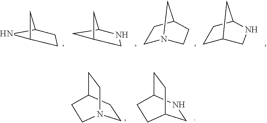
C12NC(C1)CC2.C12CC(C1)CN2.C1N2CCC(C1)C2.C1C2CNC(C1)C2.C1CC2CCN1CC2.C1NC2CCC1CC2
